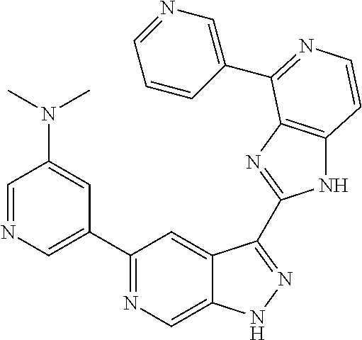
C1=NC=C(C2=NC=C3C(=C2)C(C2=NC4=C(N2)C=CN=C4C2=CN=CC=C2)=NN3)C=C1N(C)C
